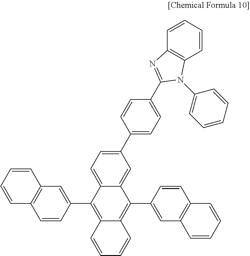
C1(C2=CC=C(C3=NC4=C(C=CC=C4)N3C3=CC=CC=C3)C=C2)=CC=C2C(=C1)C(C1=CC3=C(C=C1)C=CC=C3)=C1C(=C2C2=CC3=C(C=C2)C=CC=C3)C=CC=C1
